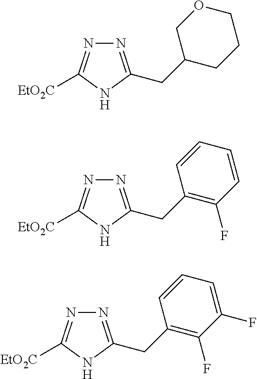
N1=C(CC2CCCOC2)NC([EtO2C])=N1.N1=C(CC2=C(F)C=CC=C2)NC([EtO2C])=N1.N1=C(CC2=C(F)C(F)=CC=C2)NC([EtO2C])=N1
